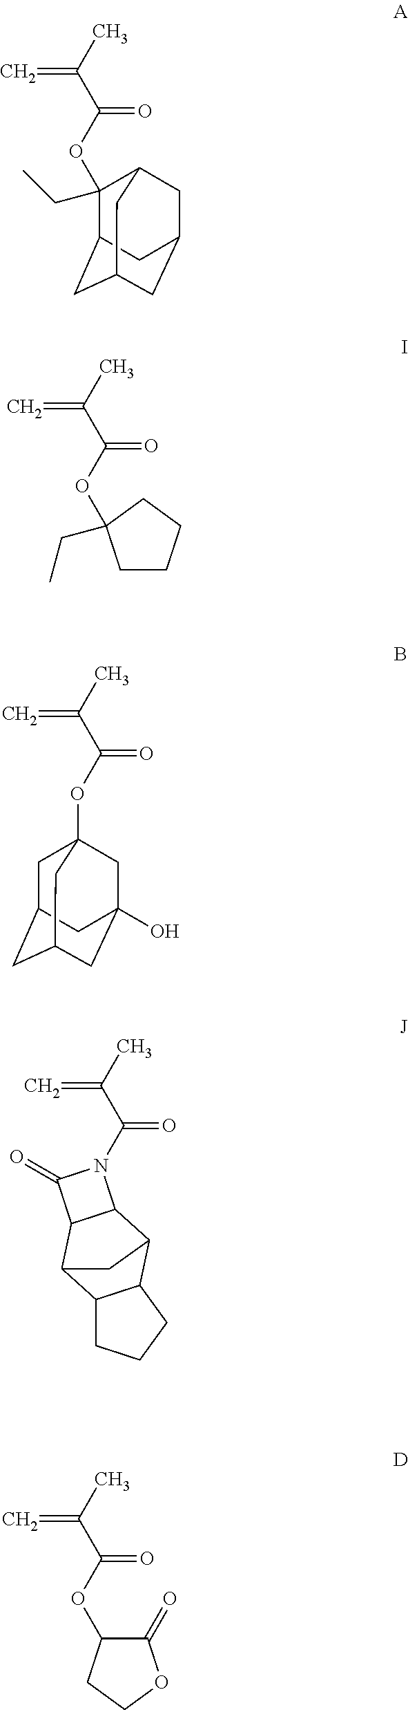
C1(CC)(OC(=O)C(=C)C)C2CC3CC(CC1C3)C2.C(=O)(C(=C)C)N1C2C(C1=O)C1C3C(C2C1)CCC3.C1C2CC3CC(O)(CC1(OC(=O)C(=C)C)C3)C2.C1(OC(=O)C(=C)C)C(=O)OCC1.O(C(=O)C(=C)C)C1(CC)CCCC1
